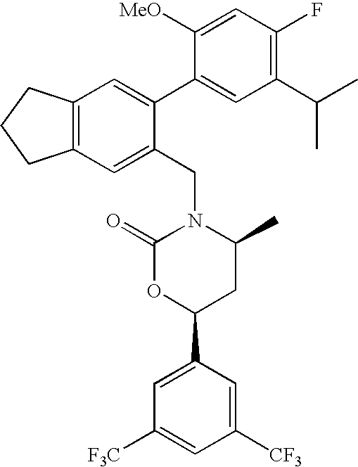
C1(C(C)C)=C(F)C=C([MeO])C(C2=CC3=C(C=C2CN2C(=O)OC(C4=CC([F3C])=CC([CF3])=C4)CC2C)CCC3)=C1
